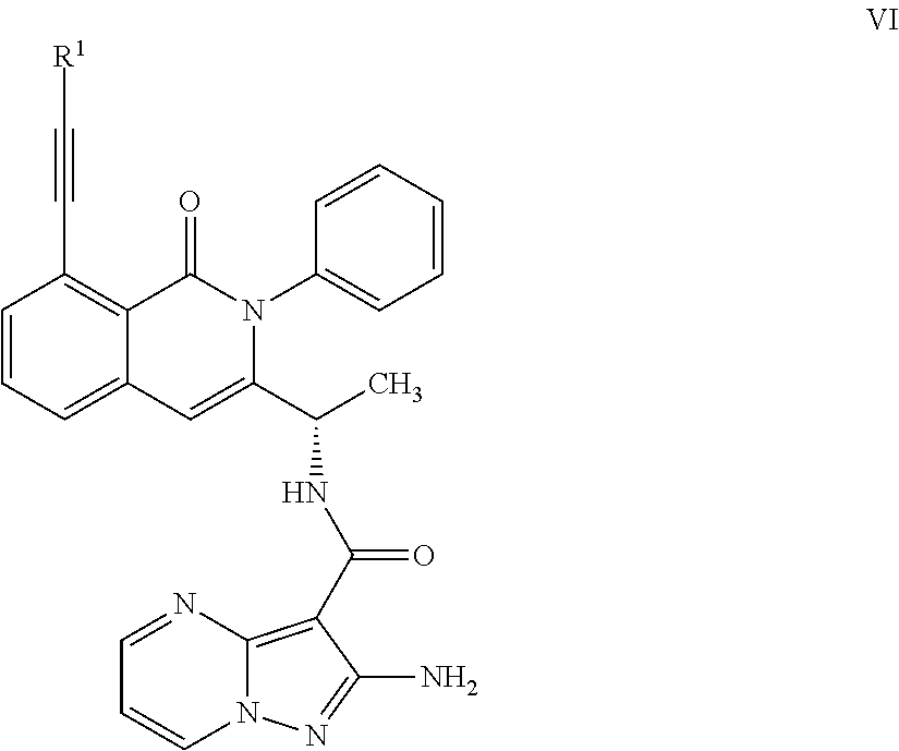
C1=NC2=C(C(NC(C)C3=CC4=CC=CC(C#C[R1])=C4C(=O)N3C3=CC=CC=C3)=O)C(N)=NN2C=C1
